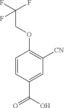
C1=CC(C(O)=O)=CC([CN])=C1OCC(F)(F)F
